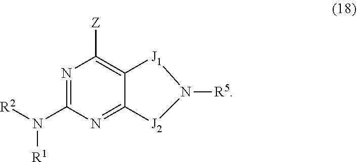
[R1]N(C1=NC([Z])=C2C(=N1)[J2]N([R5])[J1]2)[R2]
